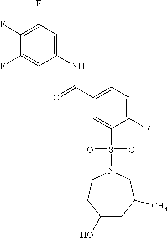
C1(F)=C(F)C=C(NC(=O)C2=CC=C(F)C(S(=O)(=O)N3CCC(O)CC(C)C3)=C2)C=C1F
